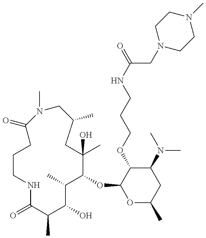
C1CNC(=O)C(C)C(O)C(C)C(OC2OC(C)CC(N(C)C)C2OCCCNC(=O)CN2CCN(C)CC2)C(C)(O)CC(C)CN(C)C(=O)C1
